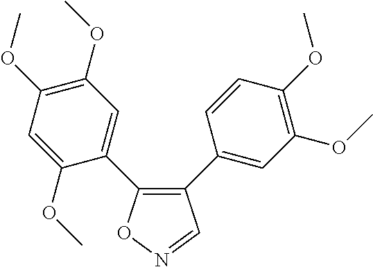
C1(C2=CC(OC)=C(OC)C=C2)=C(C2=CC(OC)=C(OC)C=C2OC)ON=C1
